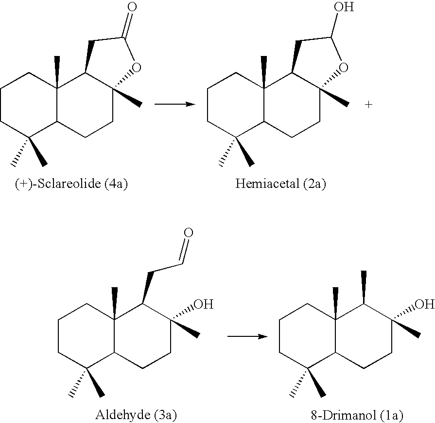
C1CC(C)(C)C2C(C)(C1)C1C(C)(CC2)OC(=O)C1.C1CC(C)(C)C2C(C)(C1)C1C(C)(CC2)OC(O)C1.C1CC(C)(C)C2C(C)(C1)C(CC=O)C(C)(O)CC2.C1CC(C)(C)C2C(C)(C1)C(C)C(C)(O)CC2
